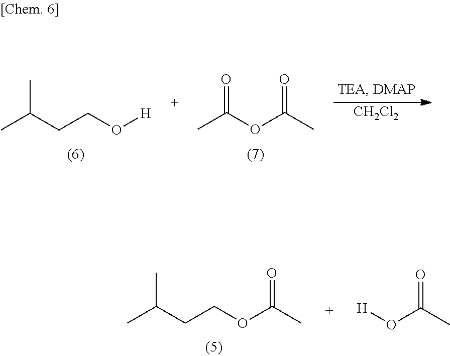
O=C(OC(C)=O)C.CC(CCO[H])C.[CH2Cl2].O=C(C)OCCC(C)C.O=C(C)O[H]
